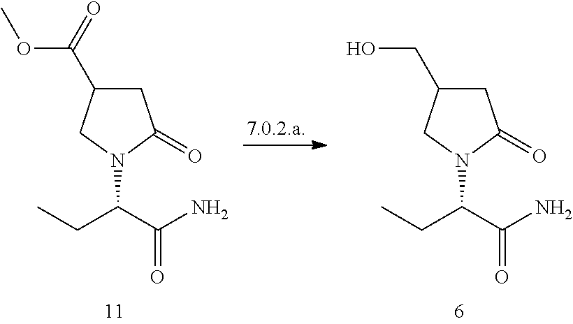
CCC(C(N)=O)N1C(=O)CC(C(OC)=O)C1.CCC(C(N)=O)N1C(=O)CC(CO)C1
